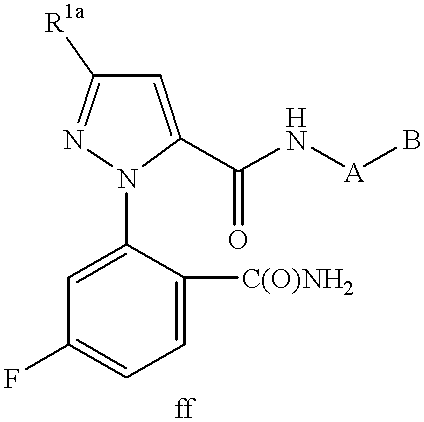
C1=C([C(O)NH2])C(N2C(C(N[A]B)=O)=CC([R1a])=N2)=CC(F)=C1
